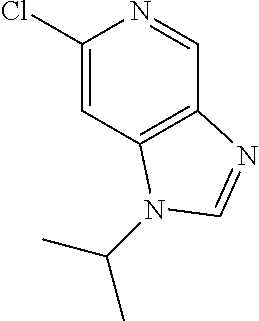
C1(Cl)=CC2=C(C=N1)N=CN2C(C)C
